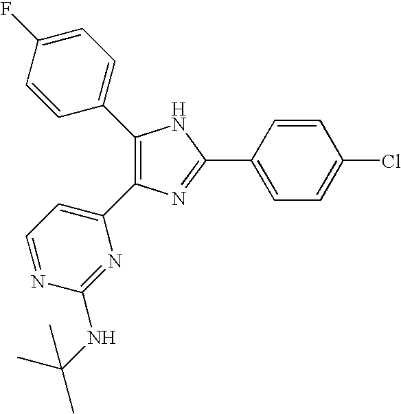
C1(C2=CC=C(F)C=C2)=C(C2=CC=NC(NC(C)(C)C)=N2)N=C(C2=CC=C(Cl)C=C2)N1
